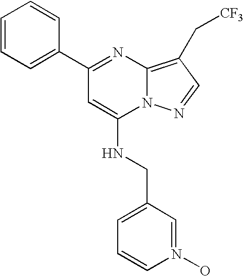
C1=CC=C(C2=NC3=C(C[CF3])C=NN3C(NCC3=CC=CN(O)=C3)=C2)C=C1
